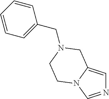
N1=CN2C(=C1)CN(CC1=CC=CC=C1)CC2
